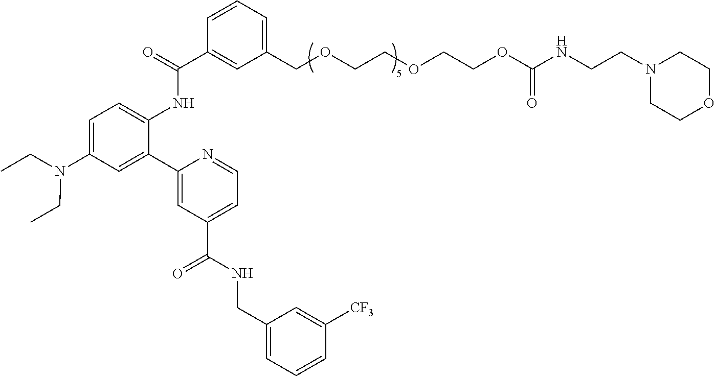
C1=CC=C(COCCOCCOC(NCCN2CCOCC2)=O)C=C1C(=O)NC1=CC=C(N(CC)CC)C=C1C1=CC(C(NCC2=CC=CC([CF3])=C2)=O)=CC=N1
